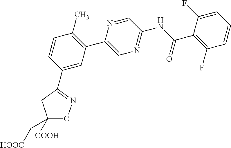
C1(C[HOOC])([COOH])ON=C(C2=CC(C3=CN=C(NC(C4=C(F)C=CC=C4F)=O)C=N3)=C(C)C=C2)C1
